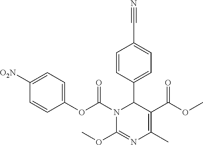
C1=CC(C2N(C(OC3=CC=C([O2N])C=C3)=O)C(OC)=NC(C)=C2C(OC)=O)=CC=C1C#N
